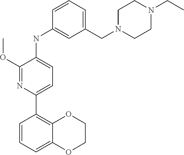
C1COC2=CC=CC(C3=CC=C(NC4=CC(CN5CCN(CC)CC5)=CC=C4)C(OC)=N3)=C2O1
